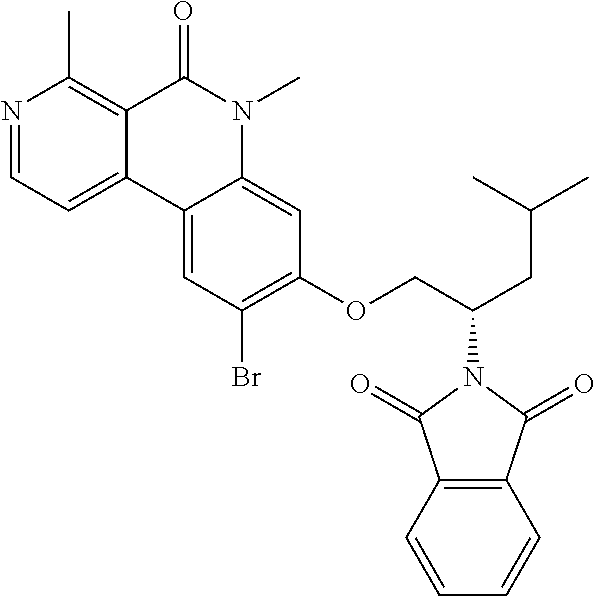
N1=CC=C2C(=C1C)C(=O)N(C)C1=CC(OCC(CC(C)C)N3C(=O)C4=C(C3=O)C=CC=C4)=C(Br)C=C21
